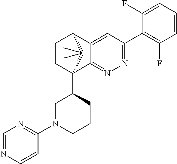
C1(F)=CC=CC(F)=C1C1=NN=C2C(=C1)C1CCC2(C2CN(C3=NC=NC=C3)CCC2)C1(C)C
